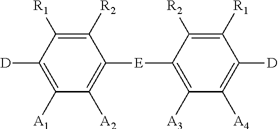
C1([R2])=C([R1])C([D])=C([A1])C([A2])=C1[E]C1=C([A3])C([A4])=C([D])C([R1])=C1[R2]
